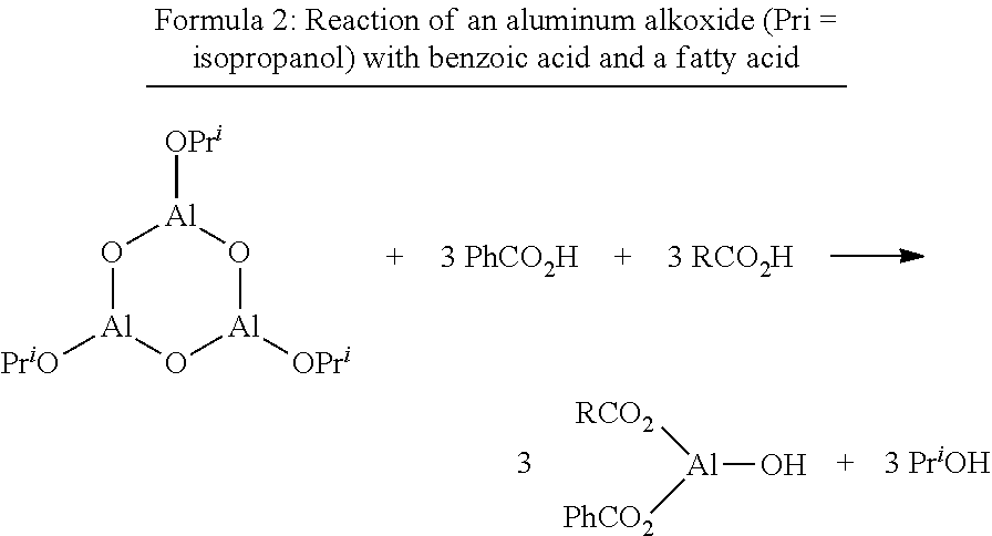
[Al](O)([RCO2])[PhCO2].O1[Al]([PriO])O[Al]([OPri])O[Al]1[OPri]
